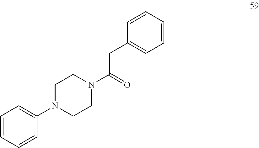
C1=CC=CC(N2CCN(C(=O)CC3=CC=CC=C3)CC2)=C1
